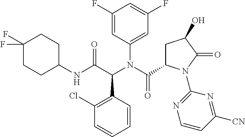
C1(Cl)=C(C(C(NC2CCC(F)(F)CC2)=O)N(C(C2CC(O)C(=O)N2C2=NC=CC([CN])=N2)=O)C2=CC(F)=CC(F)=C2)C=CC=C1
